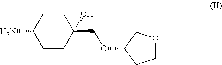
C1CC(COC2COCC2)(O)CCC1N
